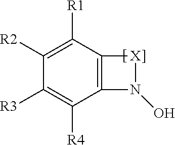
C1([R2])=C([R1])C2=C(C([R4])=C1[R3])N(O)[X]2
